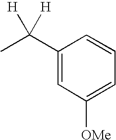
C1(C(C)([H])[H])=CC([OMe])=CC=C1
